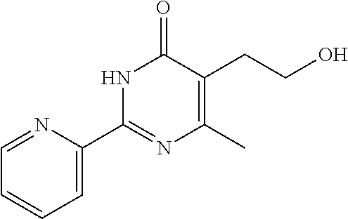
C1=C(C2=NC(C)=C(CCO)C(=O)N2)N=CC=C1
